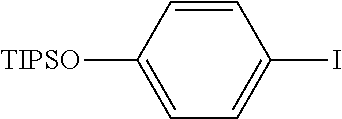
C1=CC([TIPSO])=CC=C1I
